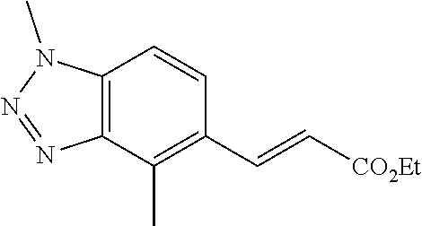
C12=C(C=CC(C=C[CO2Et])=C1C)N(C)N=N2
